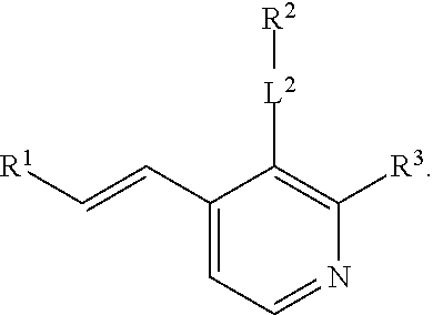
C1(C=C[R1])=CC=NC([R3])=C1[L2][R2]
